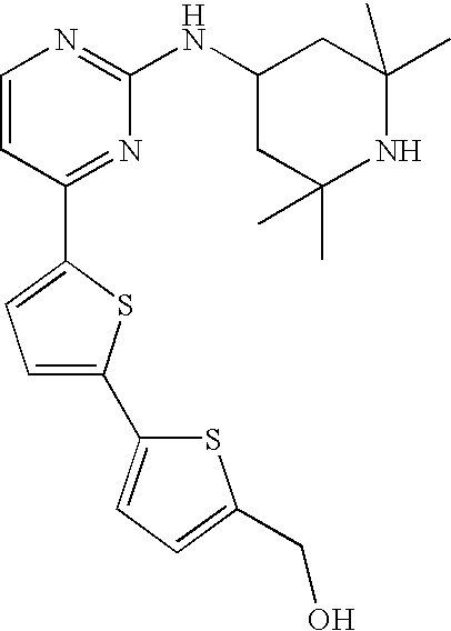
C1=CC(C2=CC=C(C3=CC=C(CO)S3)S2)=NC(NC2CC(C)(C)NC(C)(C)C2)=N1
